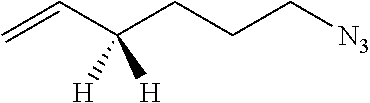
C=CC(CCC[N3])([H])[H]
